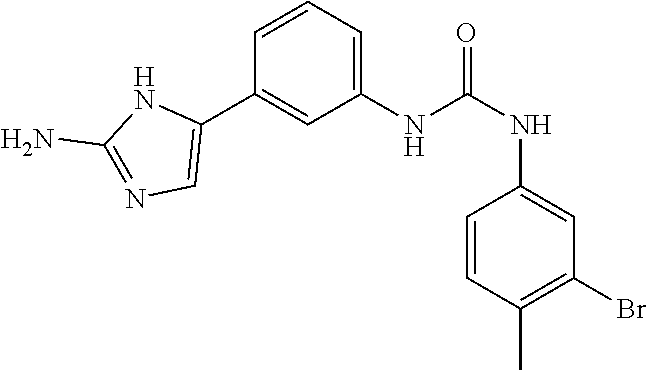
C1(NC(NC2=CC(Br)=C(C)C=C2)=O)=CC=CC(C2=CN=C(N)N2)=C1
